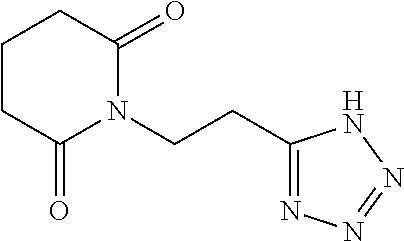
C(CN1C(=O)CCCC1=O)C1=NN=NN1
